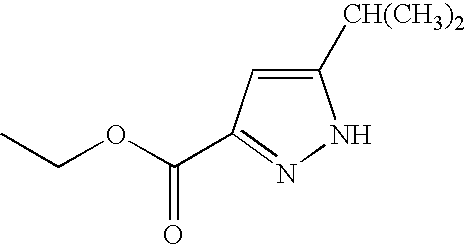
C(OCC)(=O)C1=NNC([CH(CH3)2])=C1
